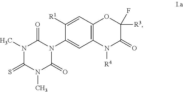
N1(C)C(=S)N(C)C(=O)N(C2=CC3=C(C=C2[R1])OC([R3])(F)C(=O)N3[R4])C1=O
